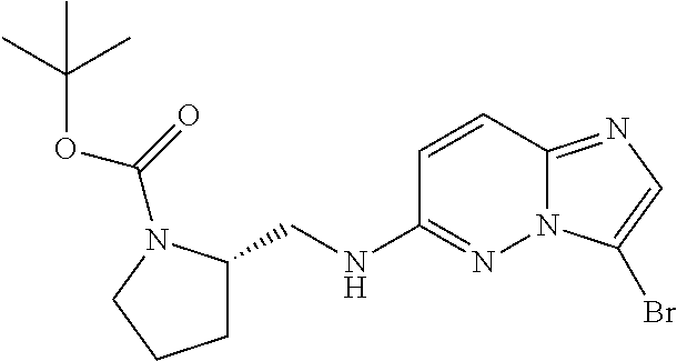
C1=CC2=NC=C(Br)N2N=C1NCC1CCCN1C(OC(C)(C)C)=O
